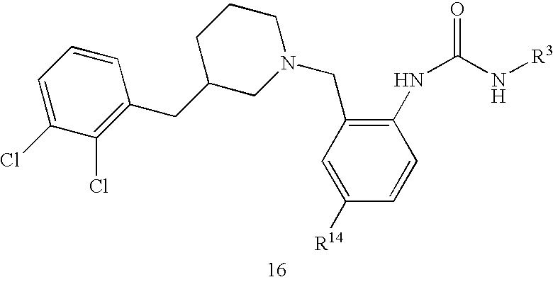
C1C(CC2=C(Cl)C(Cl)=CC=C2)CN(CC2=C(NC(N[R3])=O)C=CC([R14])=C2)CC1
